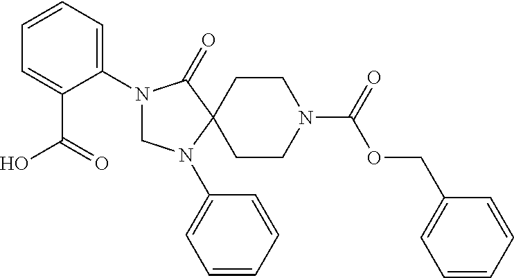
N1(C2=CC=CC=C2C(O)=O)CN(C2=CC=CC=C2)C2(C1=O)CCN(C(OCC1=CC=CC=C1)=O)CC2
